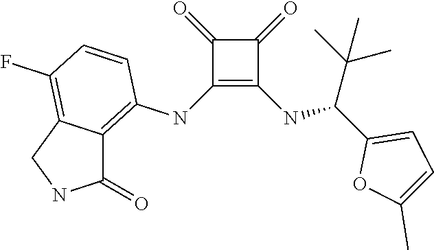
C1(NC2=C3C(=C(F)C=C2)CNC3=O)=C(NC(C2=CC=C(C)O2)C(C)(C)C)C(=O)C1=O
